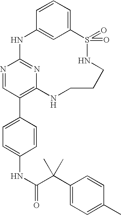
C12=CC=CC(=C1)NC1=NC(=C(C3=CC=C(NC(=O)C(C4=CC=C(C)C=C4)(C)C)C=C3)C=N1)NCCCNS2(=O)=O
